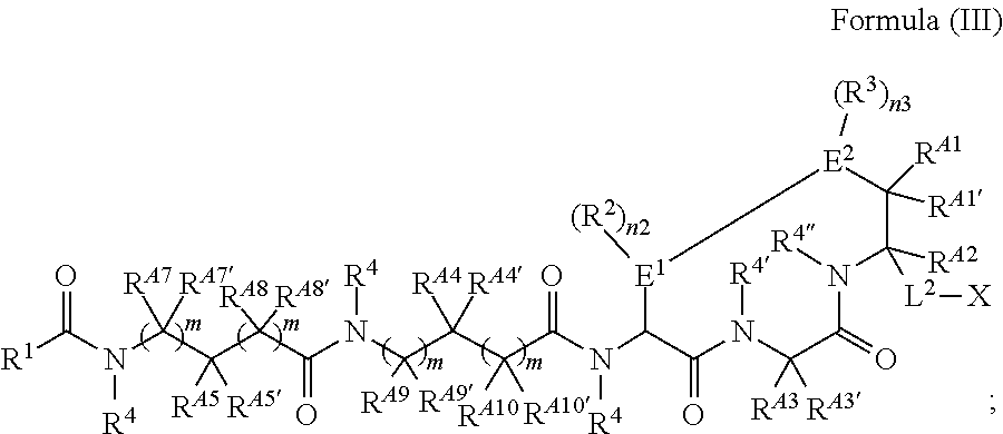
[R1]C(N(C(C(C(C(N(C(C(C(C(N(C1C(=O)N([R4])C([RA3])([RA3])C(=O)N([R4])C([RA2])([L2][X])C([RA1])([RA1])[E2]([(R3)n3])[E1]1[(R2)n2])[R4])=O)([RA10])[RA10])([RA4])[RA4])([RA9])[RA9])[R4])=O)([RA8])[RA8])([RA5])[RA5])([RA7])[RA7])[R4])=O
